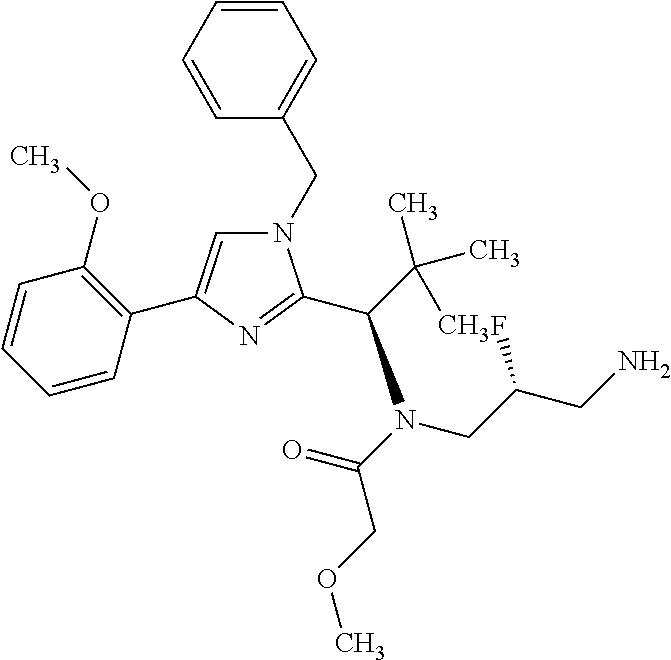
C1=CC=CC(CN2C=C(C3=C(OC)C=CC=C3)N=C2C(C(C)(C)C)N(C(=O)COC)CC(CN)F)=C1
